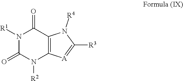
N1([R1])C(=O)N([R2])C2=C(C1=O)N([R4])C([R3])=[A]2
